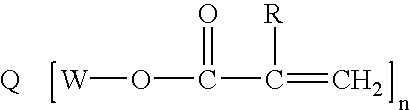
[W]OC(C([R])=C)=O.[Q]
